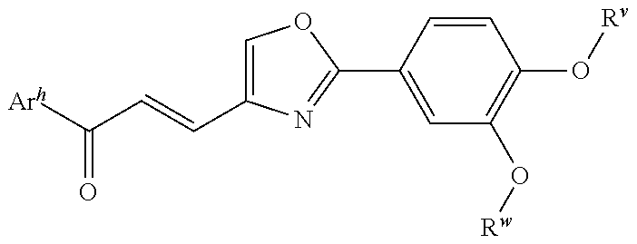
[Arh]C(C=CC1=COC(C2=CC(O[Rw])=C(O[Rv])C=C2)=N1)=O
